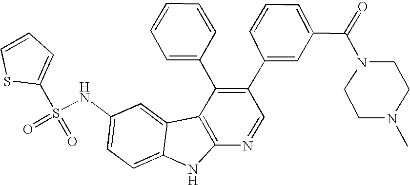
N(C1=CC=C2C(=C1)C1=C(N2)N=CC(C2=CC(C(=O)N3CCN(C)CC3)=CC=C2)=C1C1=CC=CC=C1)S(C1=CC=CS1)(=O)=O
